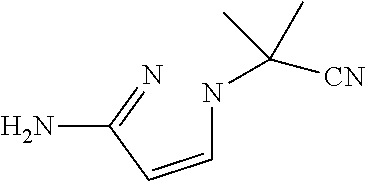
C(NC(C)(C)[CN])=CC(=N)N
